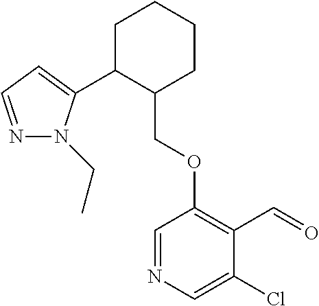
C1C(C2=CC=NN2CC)C(COC2=C(C=O)C(Cl)=CN=C2)CCC1
